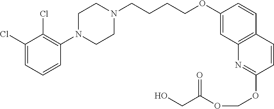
C1(Cl)=CC=CC(N2CCN(CCCCOC3=CC4=C(C=C3)C=CC(OCOC(CO)=O)=N4)CC2)=C1Cl
